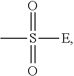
S(=O)([E])(=O)C
